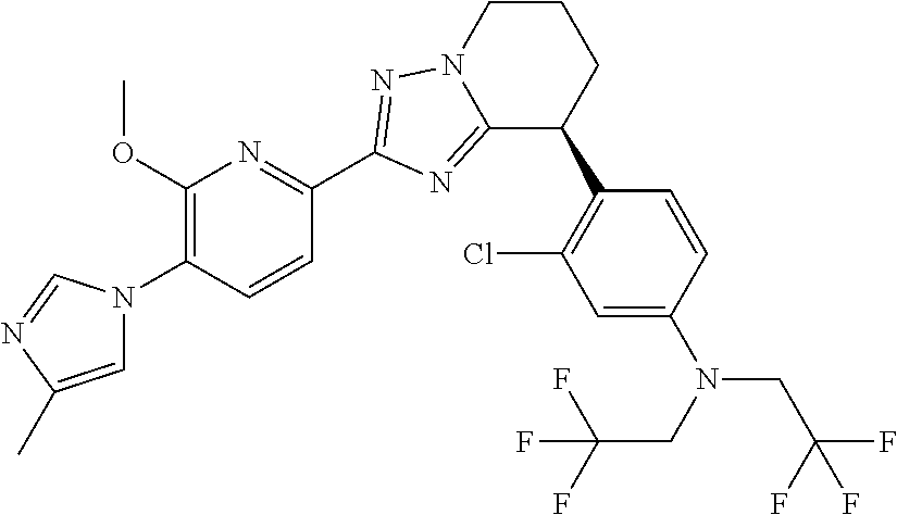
C12=NC(C3=NC(OC)=C(N4C=C(C)N=C4)C=C3)=NN1CCCC2C1=C(Cl)C=C(N(CC(F)(F)F)CC(F)(F)F)C=C1
